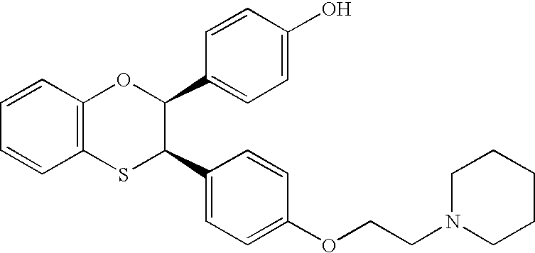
C1=CC2=C(C=C1)SC(C1=CC=C(OCCN3CCCCC3)C=C1)C(C1=CC=C(O)C=C1)O2
